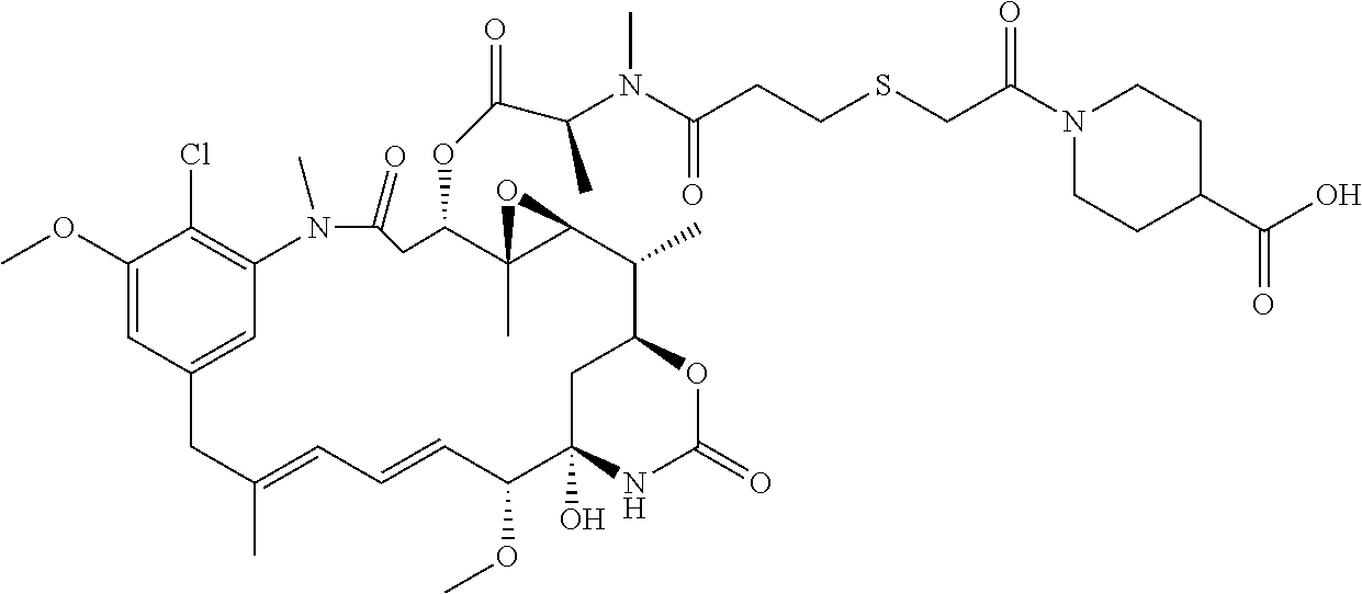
C1(OC)=CC2=CC(=C1Cl)N(C)C(=O)CC(OC(C(N(C(CCSCC(N1CCC(C(O)=O)CC1)=O)=O)C)C)=O)C1(C)C(C(C)C3OC(=O)NC(O)(C(OC)C=CC=C(C)C2)C3)O1
